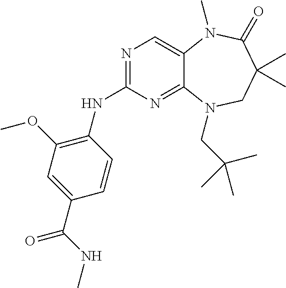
N1=C(NC2=C(OC)C=C(C(NC)=O)C=C2)N=C2C(=C1)N(C)C(=O)C(C)(C)CN2CC(C)(C)C
